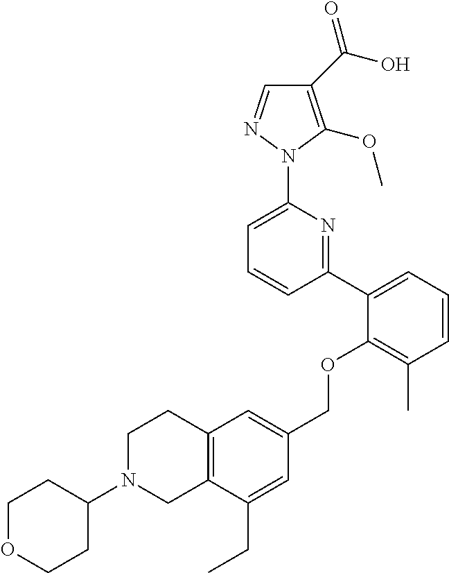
C1(C(O)=O)=C(OC)N(C2=CC=CC(C3=CC=CC(C)=C3OCC3=CC4=C(C(CC)=C3)CN(C3CCOCC3)CC4)=N2)N=C1
